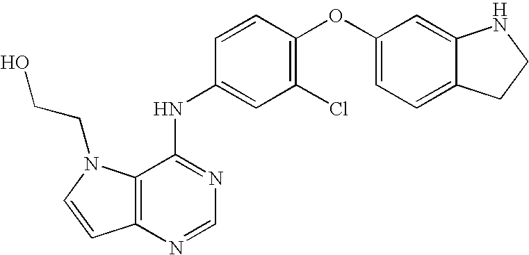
C12=C(N=CN=C1NC1=CC(Cl)=C(OC3=CC=C4C(=C3)NCC4)C=C1)C=CN2CCO
